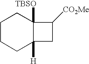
C12([TBSO])C([H])(CC1[CO2Me])CCCC2
